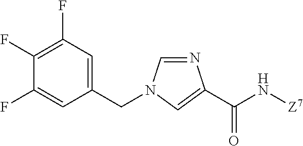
C1=NC(C(N[Z7])=O)=CN1CC1=CC(F)=C(F)C(F)=C1
